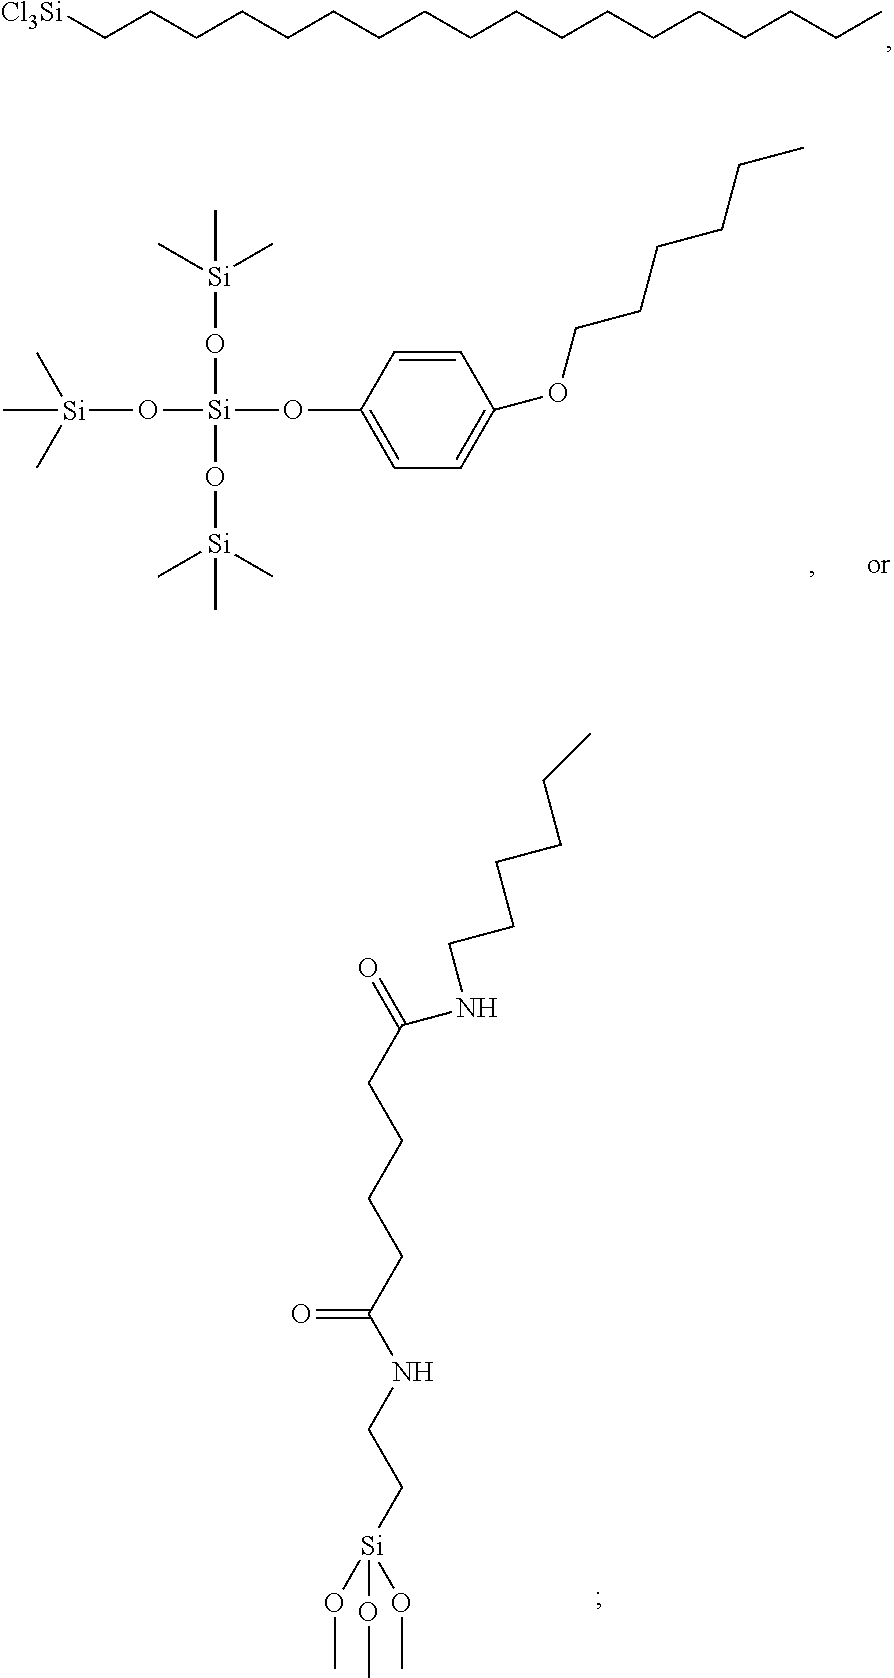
[Cl3Si]CCCCCCCCCCCCCCCCCC.C1=CC(O[Si](O[Si](C)(C)C)(O[Si](C)(C)C)O[Si](C)(C)C)=CC=C1OCCCCCC.CO[Si](OC)(OC)CCNC(CCCCC(NCCCCCC)=O)=O
